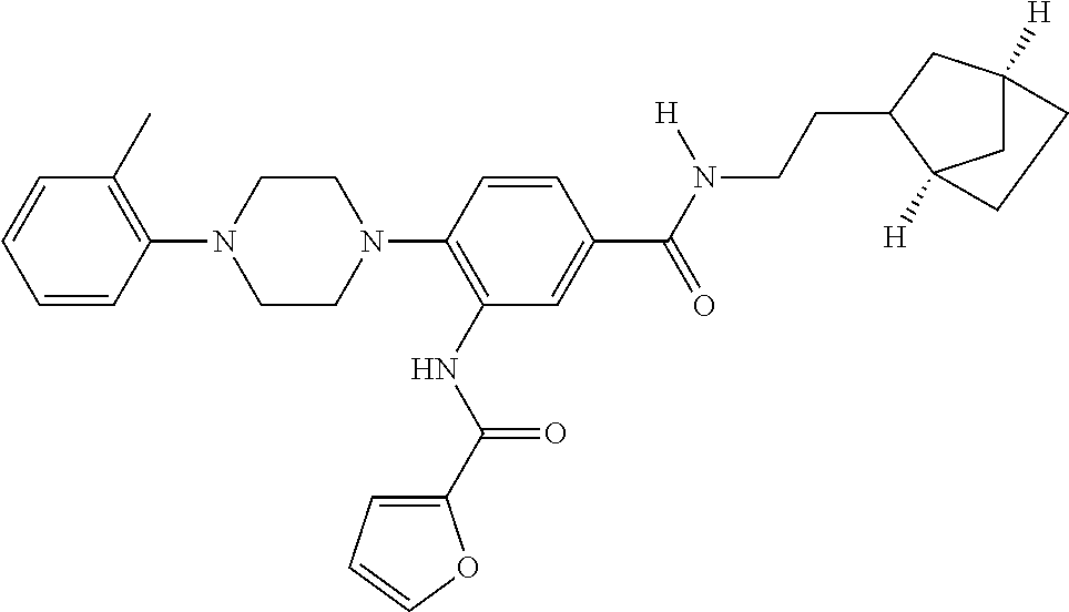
C1=CC(N2CCN(C3=C(NC(=O)C4=CC=CO4)C=C(C(N(CCC4CC5([H])CC4([H])CC5)[H])=O)C=C3)CC2)=C(C)C=C1
